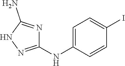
C1=C(NC2=NNC(N)=N2)C=CC(I)=C1
